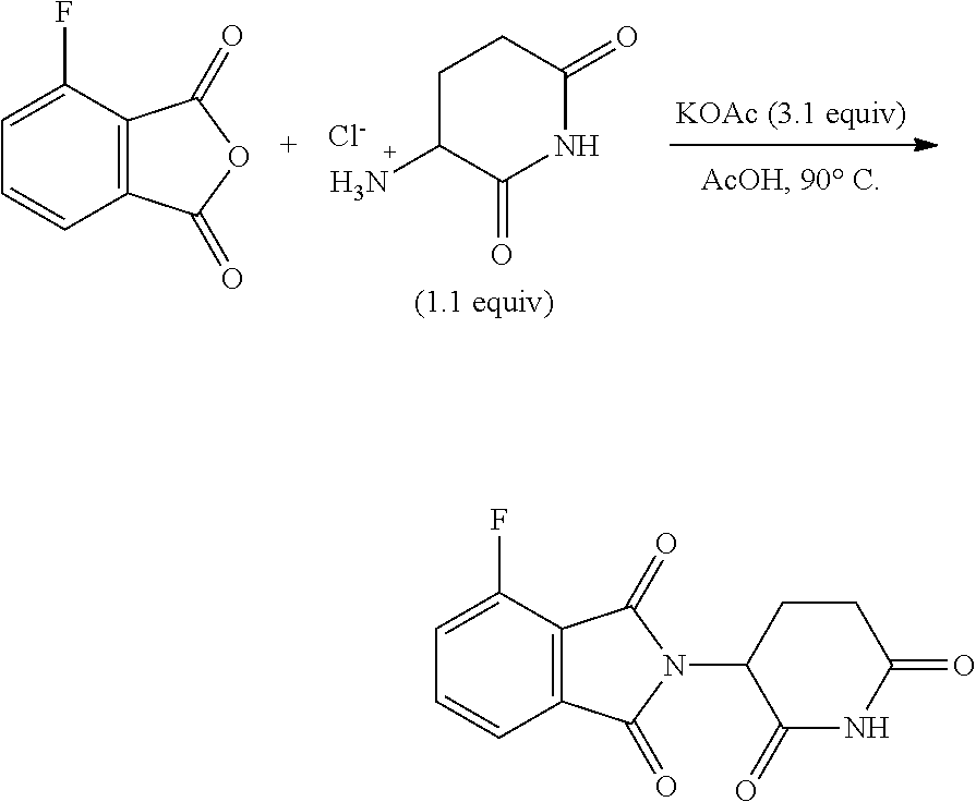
C1C(N)C(=O)NC(=O)C1.[Cl-].C12=C(C(=O)OC1=O)C=CC=C2F.C12=C(C(=O)N(C3C(=O)NC(=O)CC3)C1=O)C=CC=C2F
